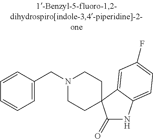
N1(CC2=CC=CC=C2)CCC2(CC1)C(=O)NC1=CC=C(F)C=C12
